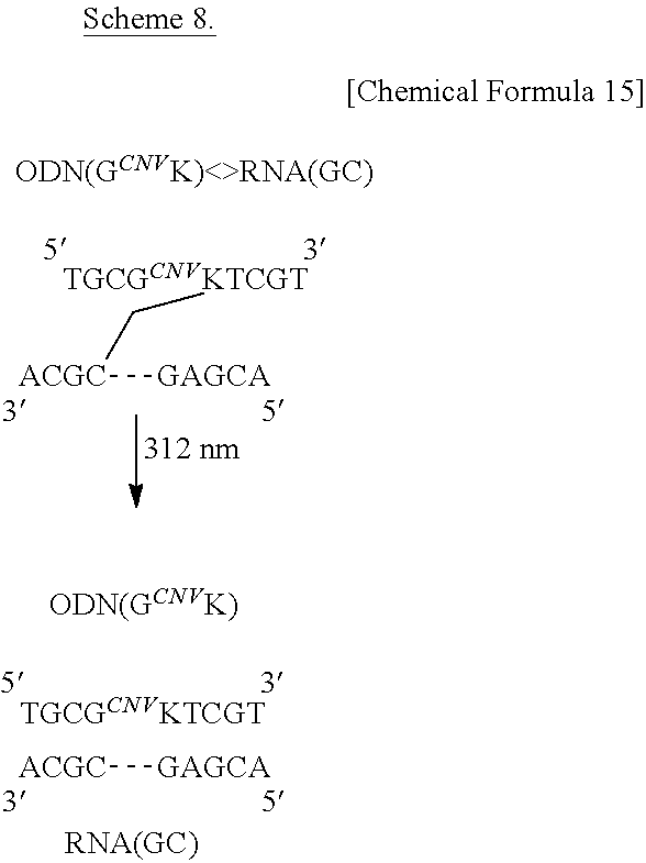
[ACGC]([GAGCA])CC.[ACGC][GAGCA]
